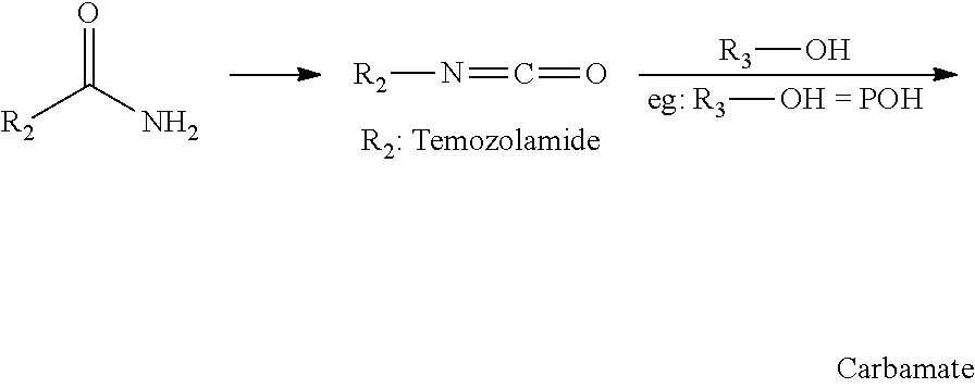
[R3]O.[R3]O.O=C(N)[R2].C(=O)=N[R2]
